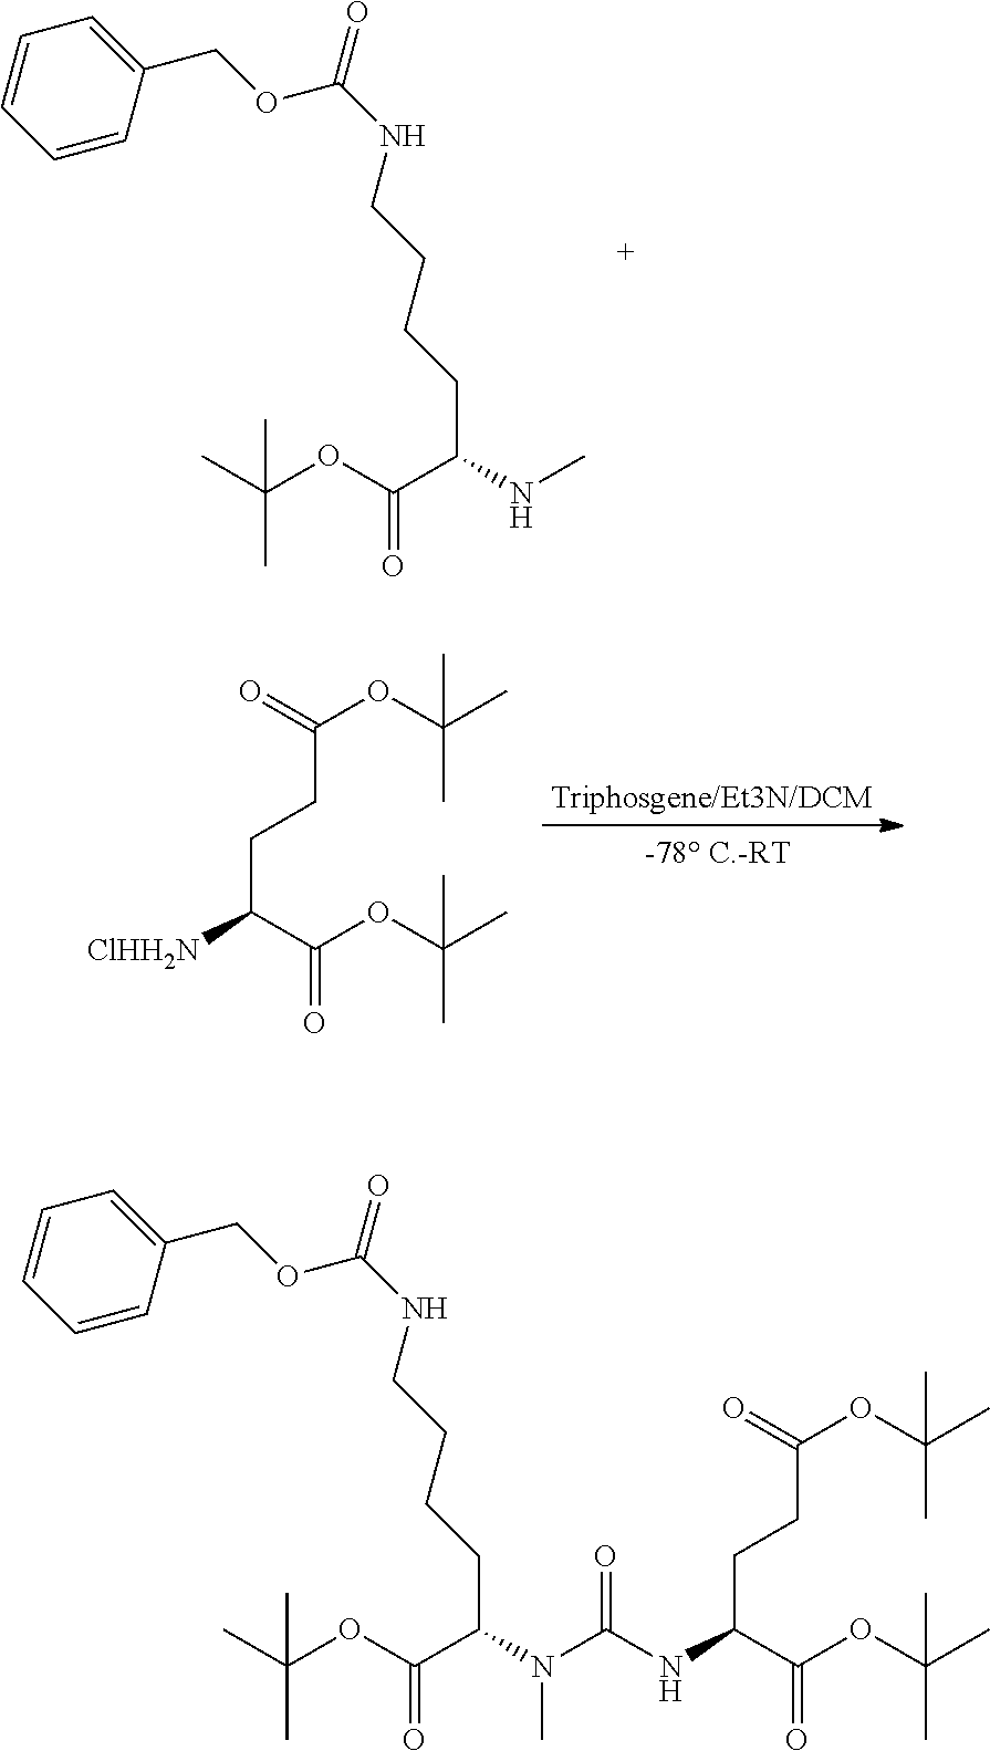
CC(C)(OC(C(NC)CCCCNC(=O)OCC1=CC=CC=C1)=O)C.C(C(=O)OC(C)(C)C)CC([ClHH2N])C(OC(C)(C)C)=O.CC(C)(OC(C(N(C(NC(C(OC(C)(C)C)=O)CCC(OC(C)(C)C)=O)=O)C)CCCCNC(=O)OCC1=CC=CC=C1)=O)C
